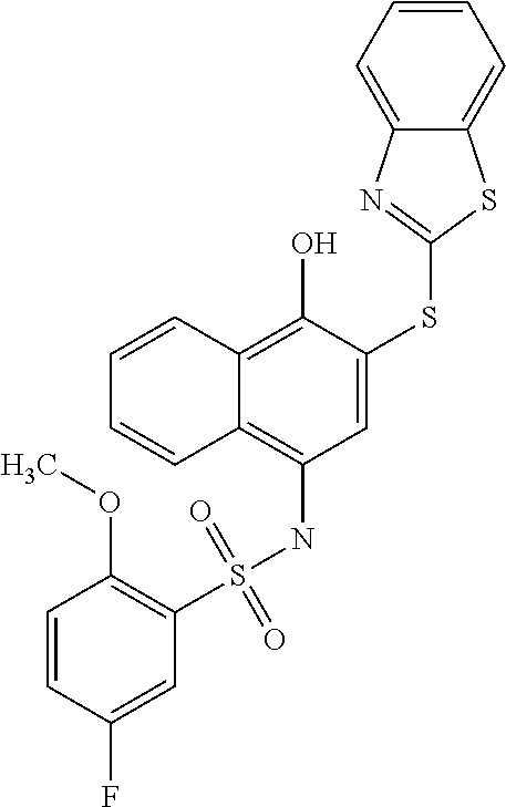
C1=C(SC2=NC3=CC=CC=C3S2)C(O)=C2C(=C1NS(C1=C(OC)C=CC(F)=C1)(=O)=O)C=CC=C2
